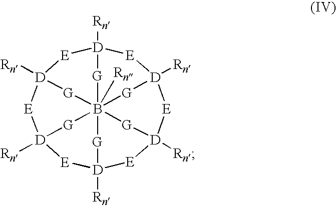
[E]1[D]2([Rn])[E][D]3([Rn])[E][D]4([Rn])[E][D]5([Rn])[E][D]6([Rn])[E][D]1([Rn])[G]B([Rn])([G]2)([G]5)([G]3)([G]4)[G]6
